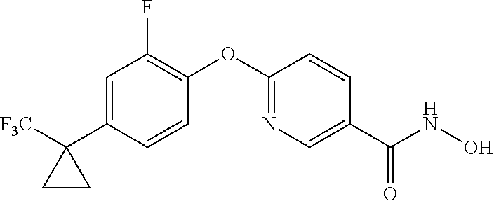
C1=C(C2([F3C])CC2)C=CC(OC2=NC=C(C(NO)=O)C=C2)=C1F
